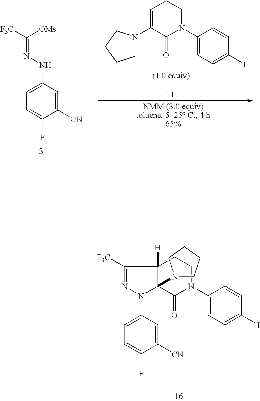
C1=C(N2N=C([F3C])C3([H])C2(N2CCCC2)C(=O)N(C2=CC=C(I)C=C2)CC3)C=C([CN])C(F)=C1.C1=C(NN=C([F3C])[OMs])C=C([CN])C(F)=C1.C1(N2CCCC2)=CCCN(C2=CC=C(I)C=C2)C1=O
